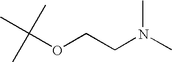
C(OCCN(C)C)(C)(C)C
